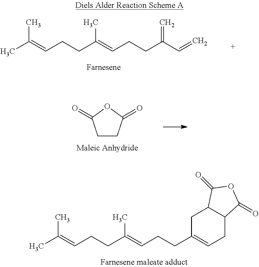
CC(=CCCC(=CCCC(C=C)=C)C)C.C1CC(=O)OC1=O.CC(=CCCC(=CCCC1=CCC2C(C1)C(=O)OC2=O)C)C
